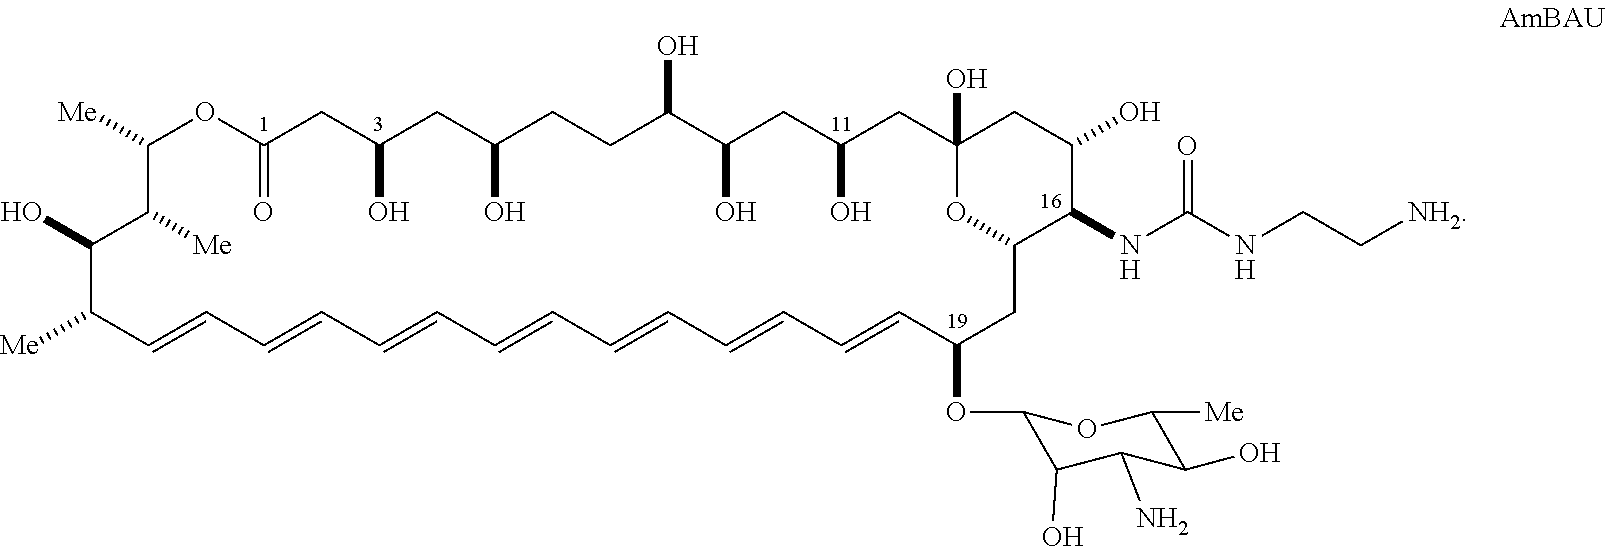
C1([Me])OC(=O)CC(O)CC(O)CCC(O)C(O)CC(O)CC2(O)CC(O)C(NC(NCC[NH2])=O)C(O2)CC(OC2C(O)C(N)C(O)C([Me])O2)C=CC=CC=CC=CC=CC=CC=CC([Me])C(O)C1[Me]
